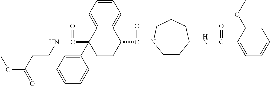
C1=C2C(=CC=C1)C(C(=O)N1CCC(NC(=O)C3=CC=CC=C3OC)CCC1)CCC2(C1=CC=CC=C1)C(=O)NCCC(OC)=O
